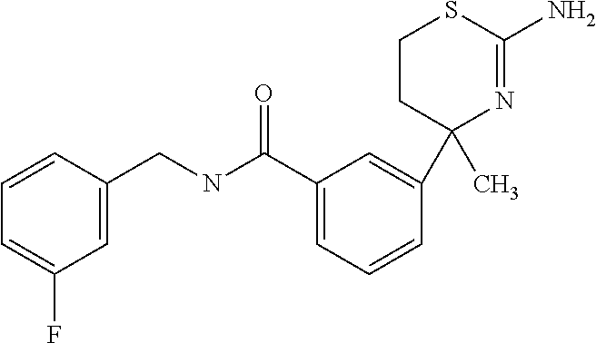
C1CC(C)(C2=CC(C(NCC3=CC(F)=CC=C3)=O)=CC=C2)N=C(N)S1
